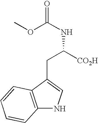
C(C(NC(=O)OC)[CO2H])C1=CNC2=C1C=CC=C2
